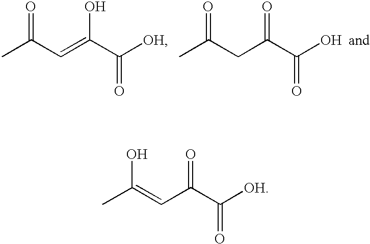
CC(=CC(C([OH])=O)=O)O.CC(C=C(C([OH])=O)O)=O.CC(CC(C(O)=O)=O)=O
